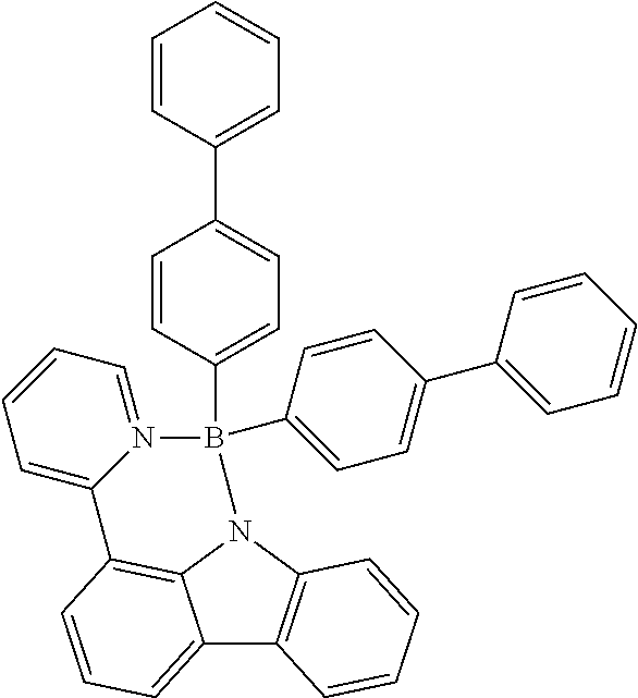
C12=CC=CC3=C1N(C1=C2C=CC=C1)B(C1=CC=C(C2=CC=CC=C2)C=C1)(C1=CC=C(C2=CC=CC=C2)C=C1)N1=CC=CC=C31
